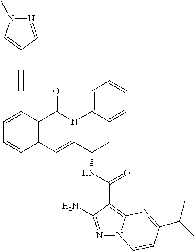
N1=C(N)C(C(NC(C2=CC3=C(C(=O)N2C2=CC=CC=C2)C(C#CC2=CN(C)N=C2)=CC=C3)C)=O)=C2N1C=CC(C(C)C)=N2
